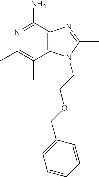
N1=C(N)C2=C(C(C)=C1C)N(CCOCC1=CC=CC=C1)C(C)=N2
